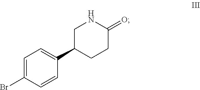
O=C1NCC(C2=CC=C(Br)C=C2)CC1
